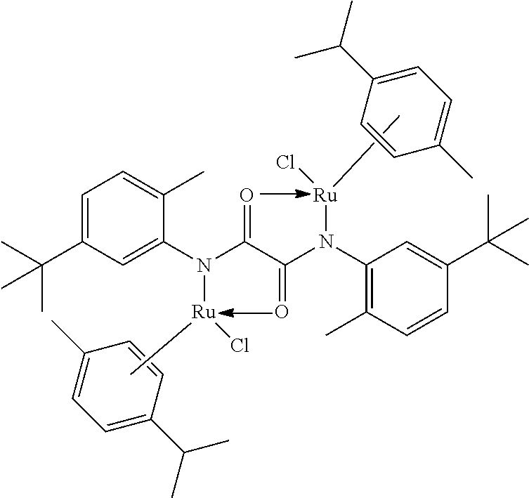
C1=C(C(C)(C)C)C=C(N(C(C(N(C2=C(C)C=CC(C(C)(C)C)=C2)[Ru](Cl)C)=O)=O)[Ru](Cl)C)C(C)=C1.C1=C(C(C)C)C=CC(C)=C1.C1(C)=CC=C(C(C)C)C=C1
